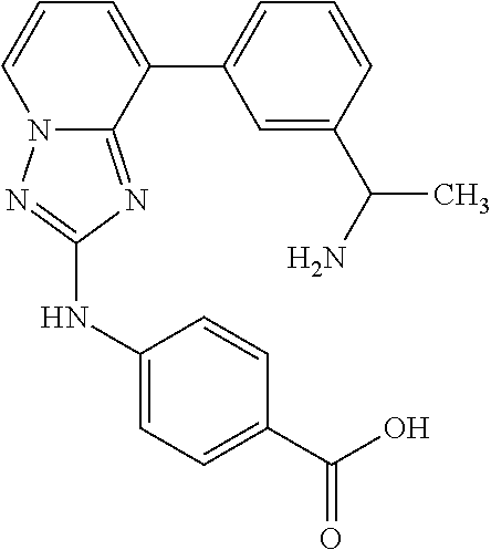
C12=NC(NC3=CC=C(C(O)=O)C=C3)=NN1C=CC=C2C1=CC=CC(C(N)C)=C1
